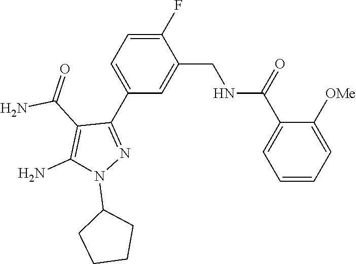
C1(F)=CC=C(C2=NN(C3CCCC3)C(N)=C2C(=O)N)C=C1CNC(C1=CC=CC=C1[OMe])=O
